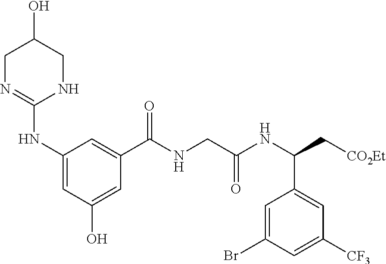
C1(NC2=NCC(O)CN2)=CC(O)=CC(C(NCC(NC(C[CO2Et])C2=CC([CF3])=CC(Br)=C2)=O)=O)=C1
